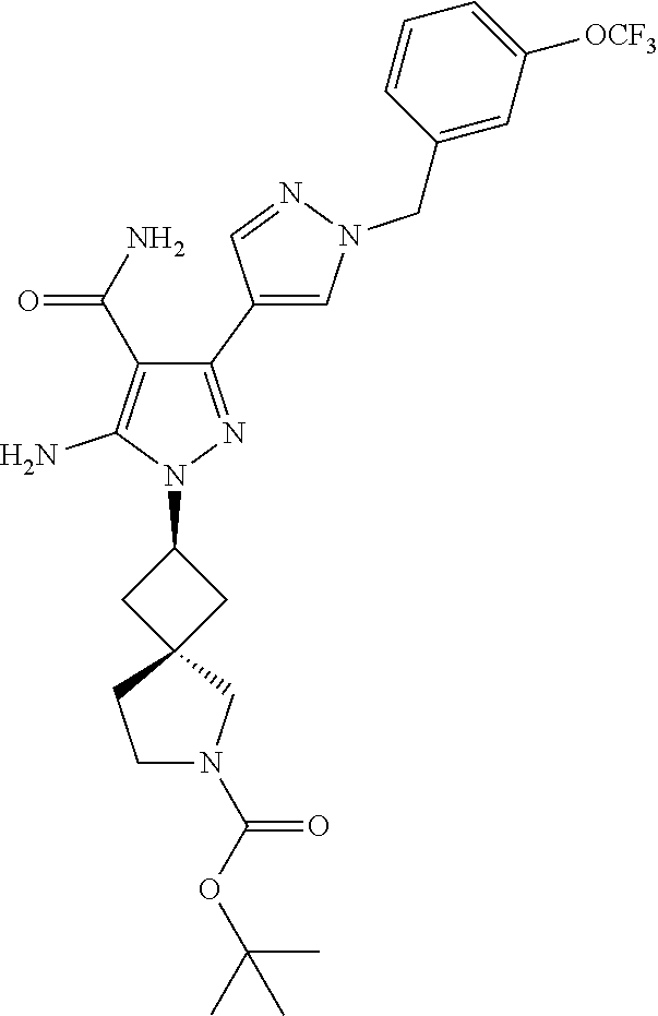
C1(C2=CN(CC3=CC([OCF3])=CC=C3)N=C2)=NN(C2CC3(C2)CCN(C(OC(C)(C)C)=O)C3)C(N)=C1C(N)=O
